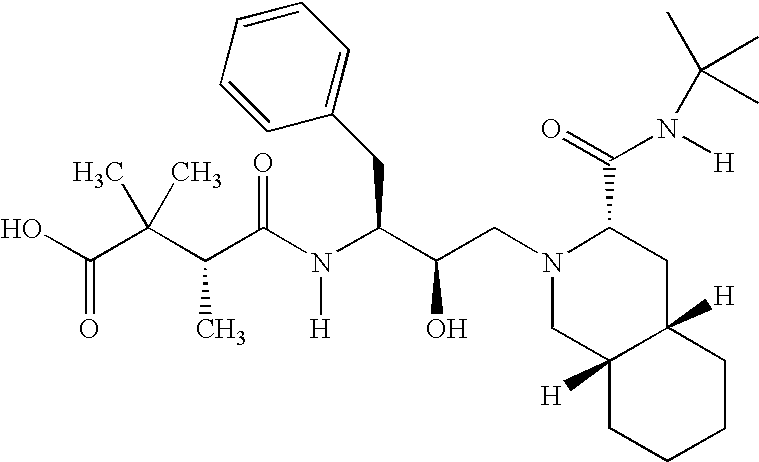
C(C(N(C(C(O)CN1CC2([H])C([H])(CC1C(N(C(C)(C)C)[H])=O)CCCC2)CC1=CC=CC=C1)[H])=O)(C(C)(C(=O)O)C)C
